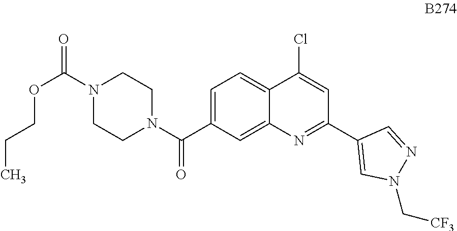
C1=C(C(N2CCN(C(=O)OCCC)CC2)=O)C=C2C(=C1)C(Cl)=CC(C1=CN(C[CF3])N=C1)=N2
